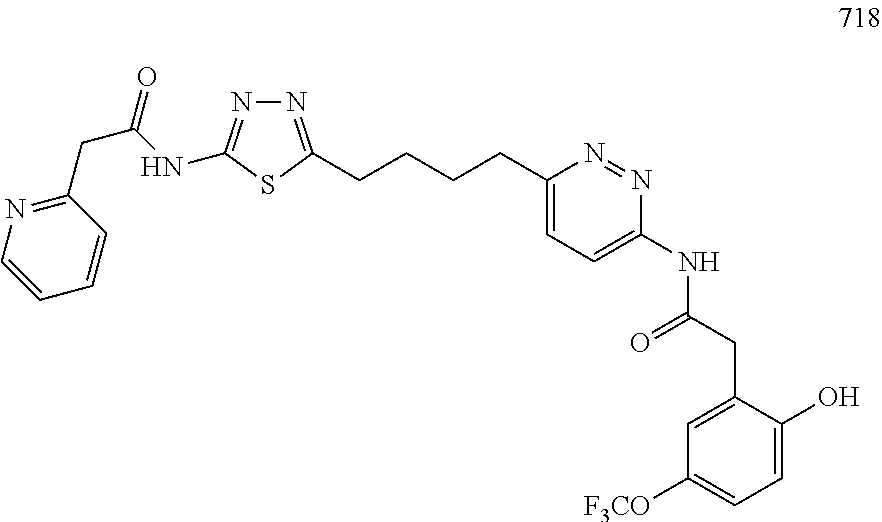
C1=CN=C(CC(NC2=NN=C(CCCCC3=CC=C(NC(CC4=CC([F3CO])=CC=C4O)=O)N=N3)S2)=O)C=C1
